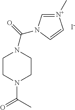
C1CN(C(C)=O)CCN1C(=O)N1C=[N+](C)C=C1.[I-]
